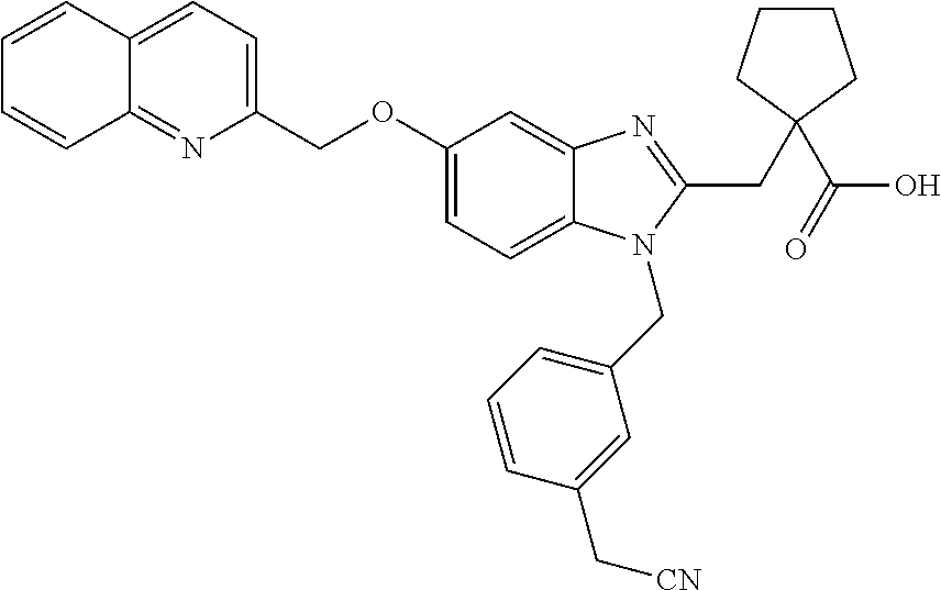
C1=CC2=CC=C(COC3=CC=C4C(=C3)N=C(CC3(C(O)=O)CCCC3)N4CC3=CC=CC(C[CN])=C3)N=C2C=C1
